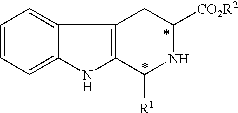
C1=CC=C2C(=C1)C1=C(N2)C([R1])NC([CO2R2])C1
